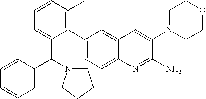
C1(C(N2CCCC2)C2=CC=CC(C)=C2C2=CC=C3C(=C2)C=C(N2CCOCC2)C(N)=N3)=CC=CC=C1
